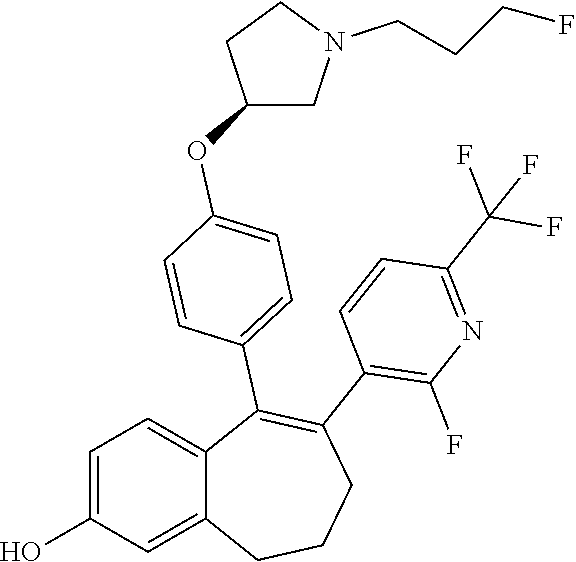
C1=C(O)C=C2C(=C1)C(C1=CC=C(OC3CN(CCCF)CC3)C=C1)=C(C1=C(F)N=C(C(F)(F)F)C=C1)CCC2
